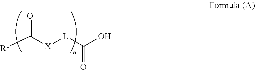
O=C([X][L]C(O)=O)[R1]
